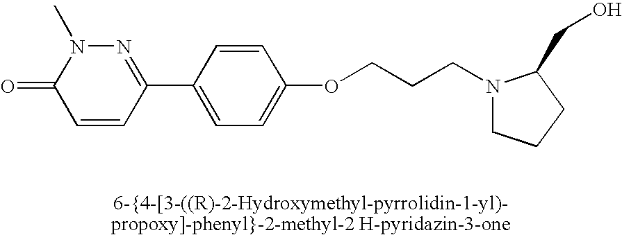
N1=C(C2=CC=C(OCCCN3CCCC3CO)C=C2)C=CC(=O)N1C
